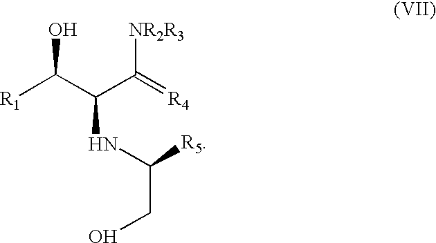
N(C(C([R1])O)C([NR2R3])=[R4])C(CO)[R5]
